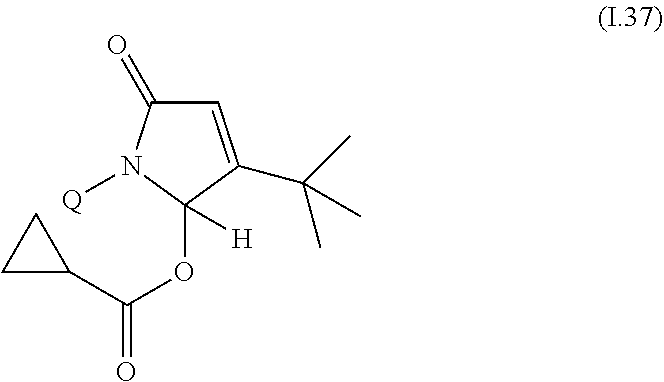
C1=C(C(C)(C)C)C(OC(C2CC2)=O)([H])N([Q])C1=O
